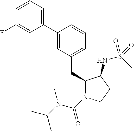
C1(CC2N(C(=O)N(C(C)C)C)CCC2NS(C)(=O)=O)=CC=CC(C2=CC=CC(F)=C2)=C1
